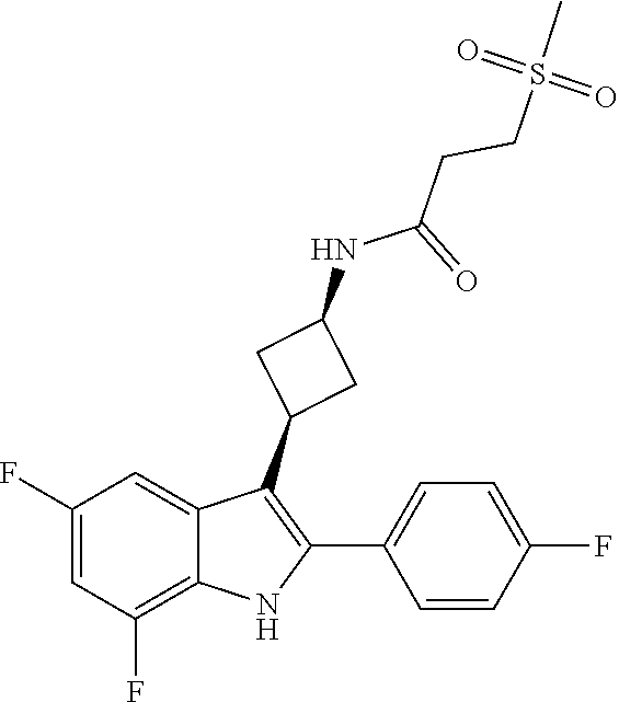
O=S(CCC(=O)NC1CC(C2=C(C3=CC=C(F)C=C3)NC3=C(F)C=C(F)C=C32)C1)(C)=O
